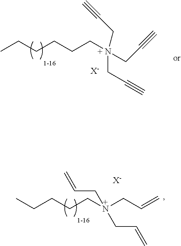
CCCCCCN(CC#C)(CC#C)CC#C.[X-].CCCCCN(CC=C)(CC=C)CC=C.[X-]
